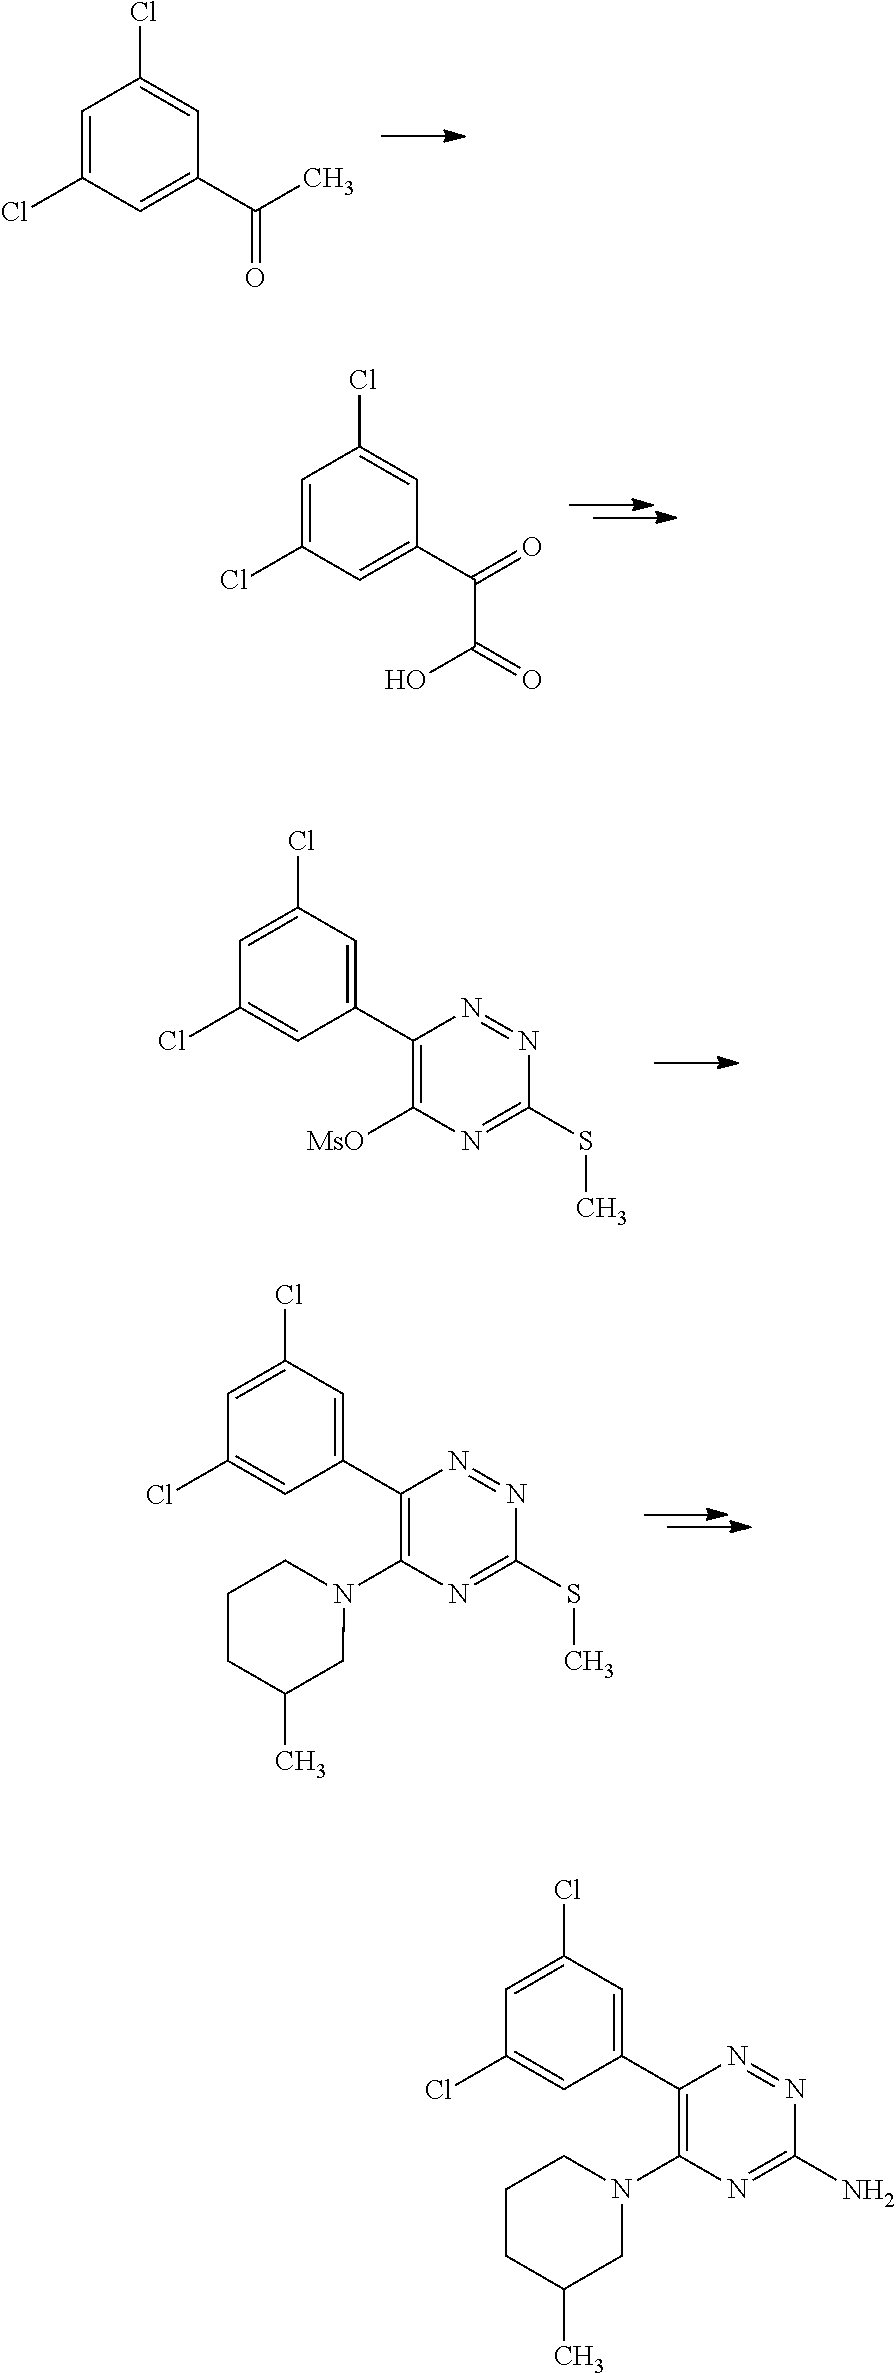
C1=C(Cl)C=C(C(C)=O)C=C1Cl.C1=C(Cl)C=C(C(=O)C(=O)O)C=C1Cl.C1=C(Cl)C=C(C2=C([MsO])N=C(SC)N=N2)C=C1Cl.C1=C(Cl)C=C(C2=C(N3CCCC(C)C3)N=C(SC)N=N2)C=C1Cl.C1=C(Cl)C=C(C2=C(N3CCCC(C)C3)N=C(N)N=N2)C=C1Cl
